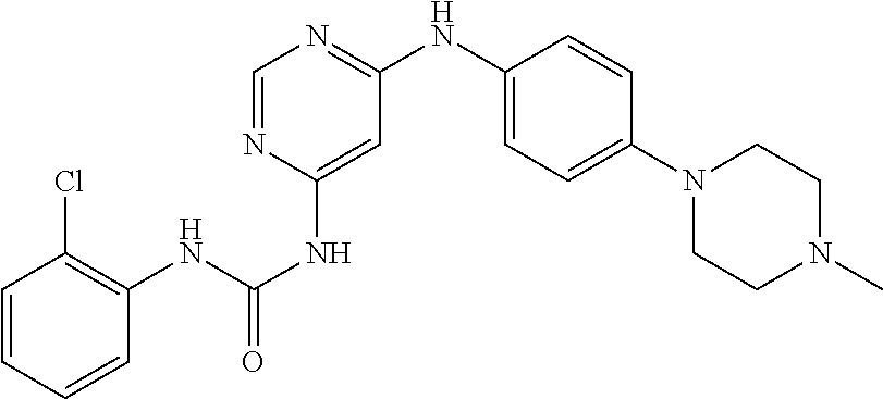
C1=CC=CC(NC(NC2=CC(NC3=CC=C(N4CCN(C)CC4)C=C3)=NC=N2)=O)=C1Cl
